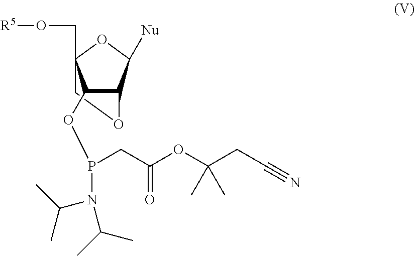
C1C2(CO[R5])C(OP(CC(=O)OC(CC#N)(C)C)N(C(C)C)C(C)C)C(C([Nu])O2)O1
